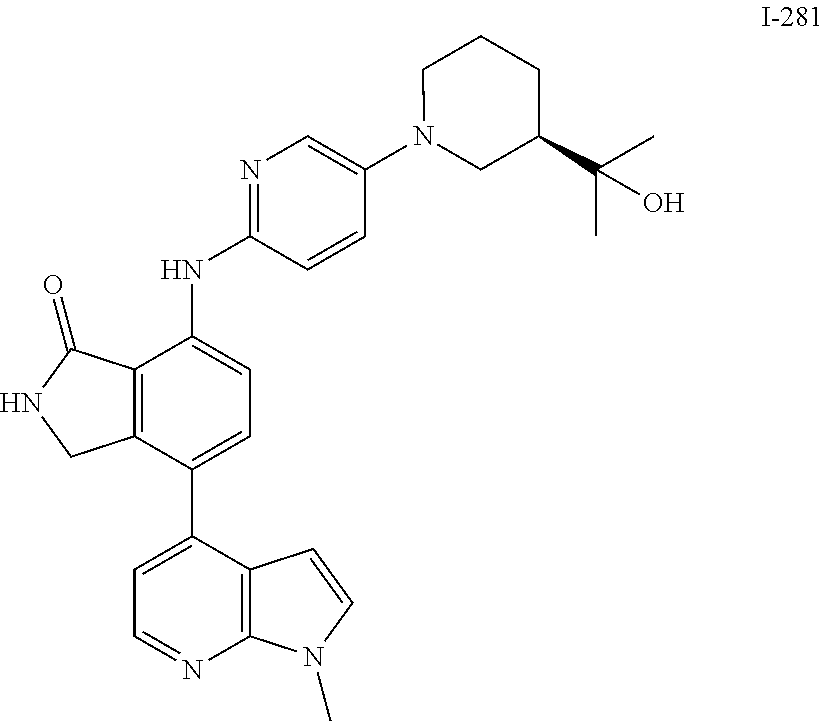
C12=C(C(C3=CC=NC4=C3C=CN4C)=CC=C1NC1=NC=C(N3CC(C(C)(C)O)CCC3)C=C1)CNC2=O
